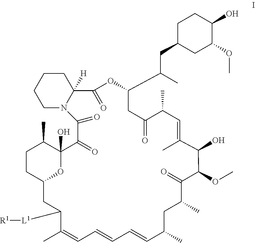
C1CC2OC(O)(C1C)C(=O)C(=O)N1CCCCC1([H])C(=O)OC(C(C)CC1CC(OC)C(O)CC1)CC(=O)C(C)C=C(C)C(O)C(OC)C(=O)C(C)CC(C)C=CC=CC=C(C)C([L1][R1])C2
